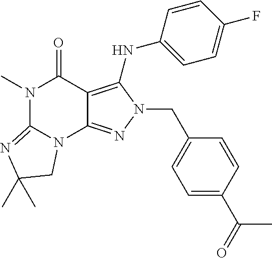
N1(C)C2=NC(C)(C)CN2C2=NN(CC3=CC=C(C(C)=O)C=C3)C(NC3=CC=C(F)C=C3)=C2C1=O
